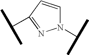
N1(C(C)C)C=CC(C(C)C)=N1
